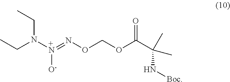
CCN(CC)[+N]([O-])=NOCOC(C(C)(C)N[Boc])=O
